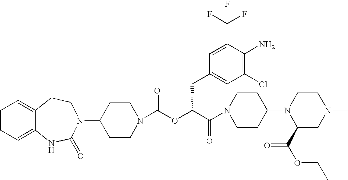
C1(N2C(=O)NC3=CC=CC=C3CC2)CCN(C(OC(C(=O)N2CCC(N3C(C(=O)OCC)CN(C)CC3)CC2)CC2=CC(Cl)=C(N)C(C(F)(F)F)=C2)=O)CC1
